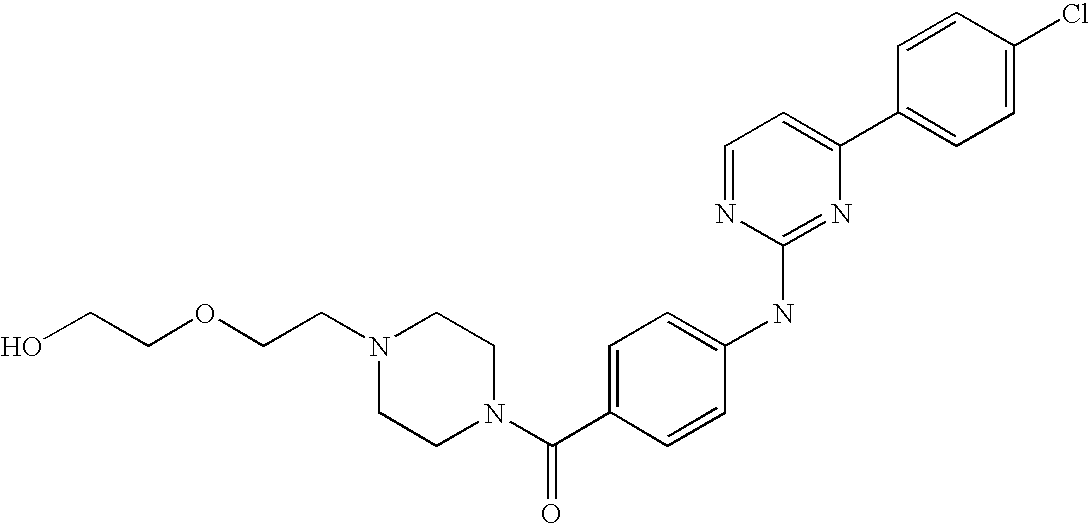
C1=CC(C2=CC=NC(NC3=CC=C(C(N4CCN(CCOCCO)CC4)=O)C=C3)=N2)=CC=C1Cl
